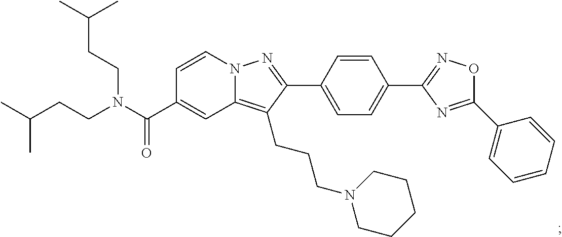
N12C(=C(CCCN3CCCCC3)C(C3=CC=C(C4=NOC(C5=CC=CC=C5)=N4)C=C3)=N1)C=C(C(N(CCC(C)C)CCC(C)C)=O)C=C2
